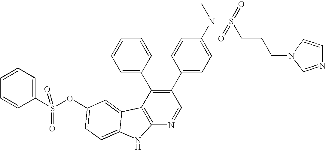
O(C1=CC=C2C(=C1)C1=C(N=CC(C3=CC=C(N(S(=O)(CCCN4C=NC=C4)=O)C)C=C3)=C1C1=CC=CC=C1)N2)S(C1=CC=CC=C1)(=O)=O
